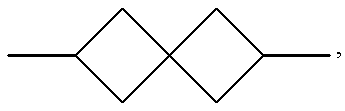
CC1CC2(C1)CC(C)C2
